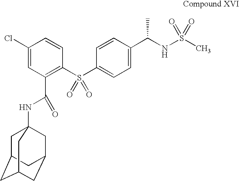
C1(C(NC23CC4CC(CC(C2)C4)C3)=O)=C(S(C2=CC=C(C(NS(C)(=O)=O)C)C=C2)(=O)=O)C=CC(Cl)=C1
